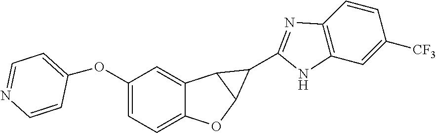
O(C1=CC=C2C(=C1)C1C(O2)C1C1=NC2=C(C=C([CF3])C=C2)N1)C1=CC=NC=C1
